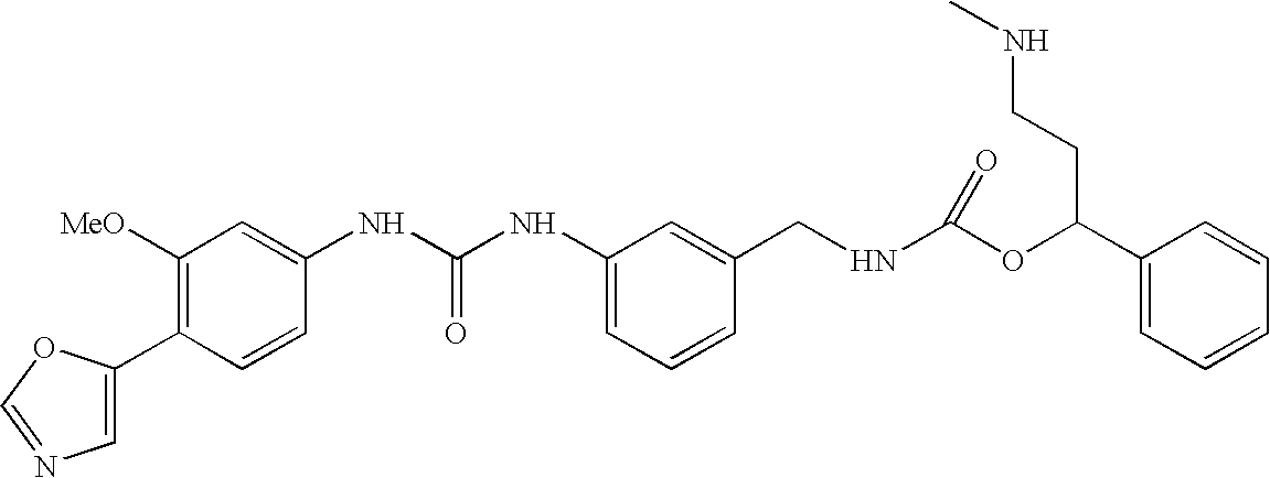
C1(C2=C([MeO])C=C(NC(NC3=CC=CC(CNC(OC(C4=CC=CC=C4)CCNC)=O)=C3)=O)C=C2)=CN=CO1
